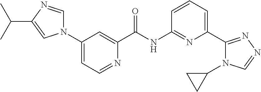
N1(C2=CC=NC(C(NC3=NC(C4=NN=CN4C4CC4)=CC=C3)=O)=C2)C=NC(C(C)C)=C1
